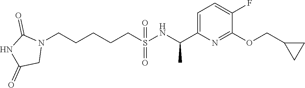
N1(CCCCCS(NC(C2=CC=C(F)C(OCC3CC3)=N2)C)(=O)=O)C(=O)NC(=O)C1
